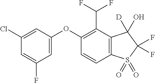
C1(Cl)=CC(OC2=C(C(F)F)C3=C(C=C2)S(=O)(=O)C(F)(F)C3(O)[D])=CC(F)=C1
